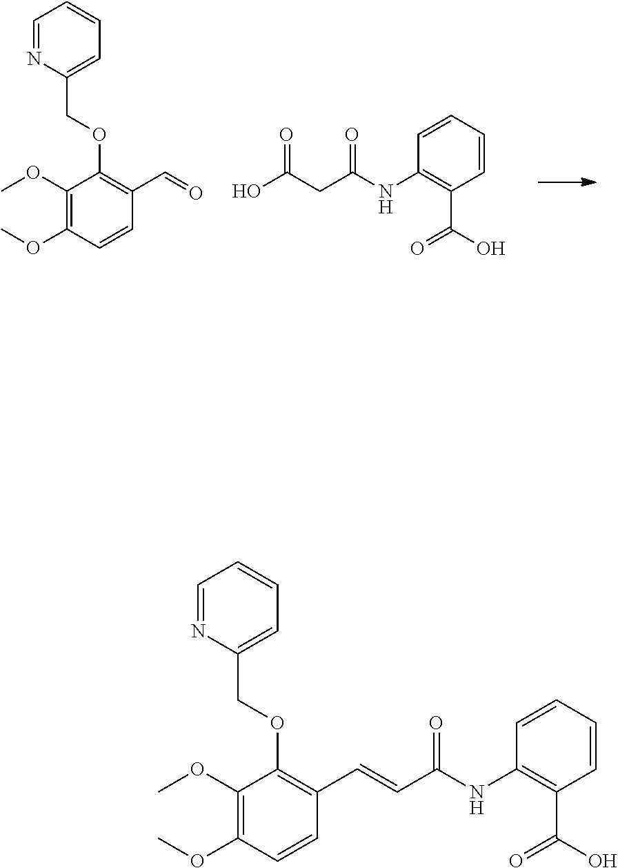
C1(OC)=C(OC)C=CC(C=O)=C1OCC1=CC=CC=N1.OC(CC(NC1=C(C(O)=O)C=CC=C1)=O)=O.C1(OC)=C(OC)C=CC(C=CC(NC2=C(C(O)=O)C=CC=C2)=O)=C1OCC1=CC=CC=N1
